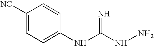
C1([NC])=CC=C(NC(NN)=N)C=C1
